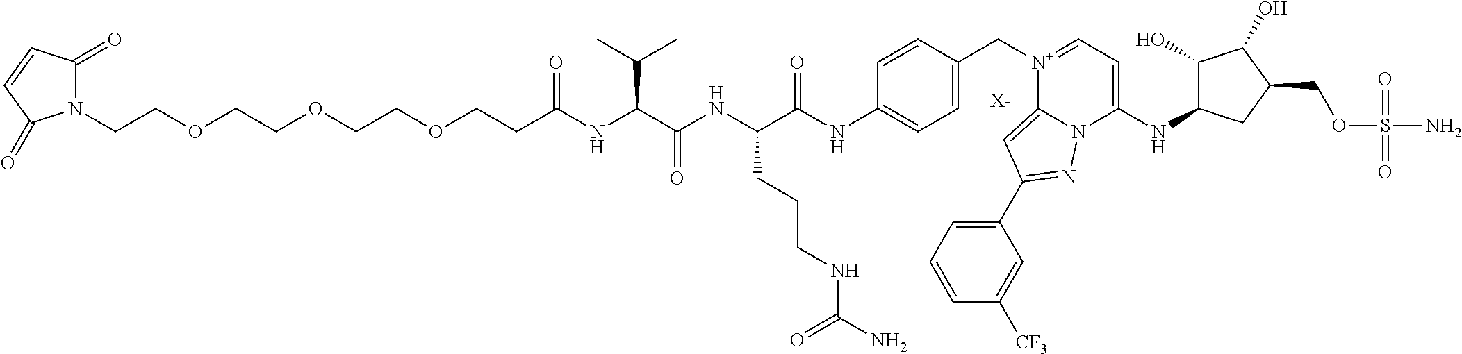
N1(CCOCCOCCOCCC(NC(C(NC(C(NC2=CC=C(C[N+]3=CC=C(NC4C(O)C(O)C(COS(N)(=O)=O)C4)N4C3=CC(C3=CC=CC([CF3])=C3)=N4)C=C2)=O)CCCNC(N)=O)=O)C(C)C)=O)C(=O)C=CC1=O.[X-]
